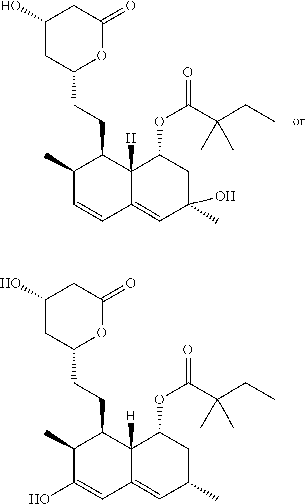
C1(=O)OC(CCC2C3([H])C(OC(C(CC)(C)C)=O)CC(C)(O)C=C3C=CC2C)CC(O)C1.C1(=O)OC(CCC2C3([H])C(OC(C(CC)(C)C)=O)CC(C)C=C3C=C(O)C2C)CC(O)C1
